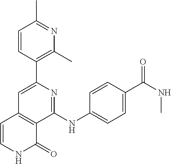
C1(C2=C(C)N=C(C)C=C2)=CC2=C(C(NC3=CC=C(C(NC)=O)C=C3)=N1)C(=O)NC=C2
